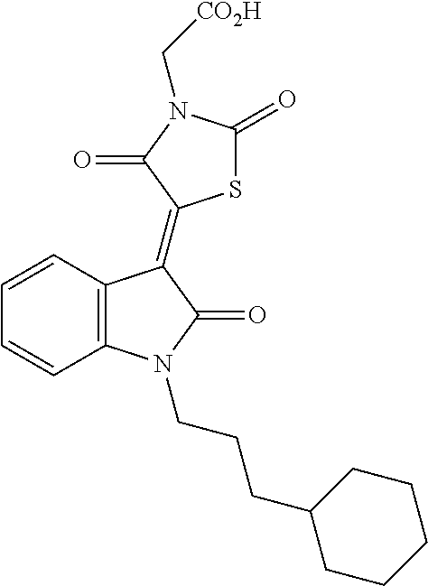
C12=C(C=CC=C1)C(=C1SC(=O)N(C[CO2H])C1=O)C(=O)N2CCCC1CCCCC1
